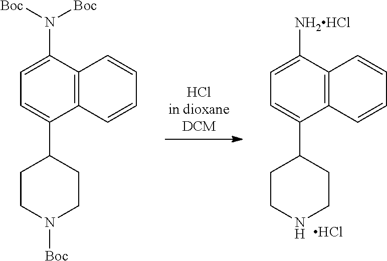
Cl.N1CCC(C2=CC=C([NH2HCl])C3=C2C=CC=C3)CC1.N1([Boc])CCC(C2=CC=C(N([Boc])[Boc])C3=C2C=CC=C3)CC1
